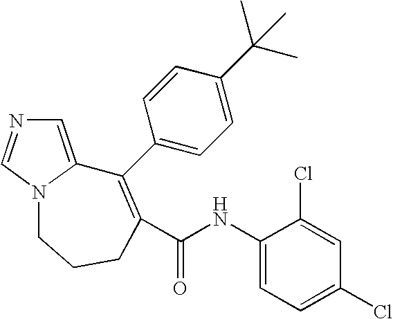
C1=C2N(C=N1)CCCC(C(NC1=CC=C(Cl)C=C1Cl)=O)=C2C1=CC=C(C(C)(C)C)C=C1
